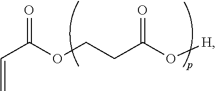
C(=C)C(OCCC(O[H])=O)=O
